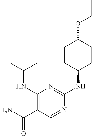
C1(NC(C)C)=C(C(N)=O)C=NC(NC2CCC(OCC)CC2)=N1
